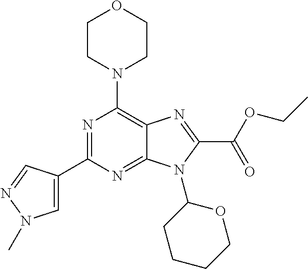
N1=C(C2=CN(C)N=C2)N=C2C(=C1N1CCOCC1)N=C(C(OCC)=O)N2C1CCCCO1
